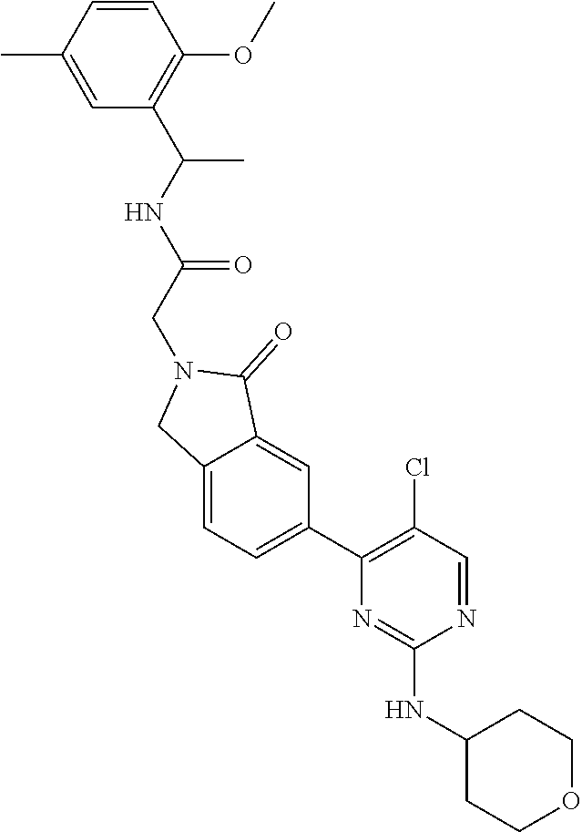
N1=CC(Cl)=C(C2=CC=C3C(=C2)C(=O)N(CC(NC(C2=C(OC)C=CC(C)=C2)C)=O)C3)N=C1NC1CCOCC1
